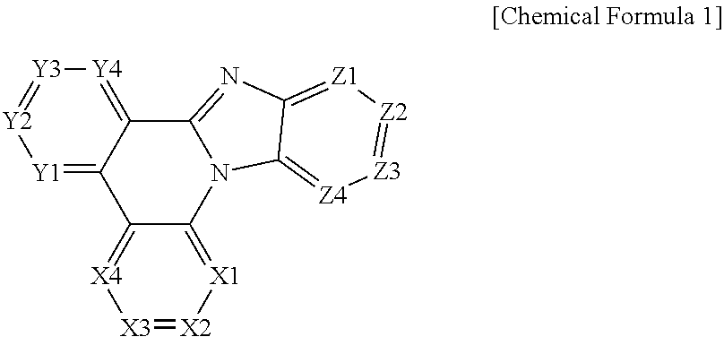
C12=[X4][X3]=[X2][X1]=C1N1C(=NC3=[Z1][Z2]=[Z3][Z4]=C13)C1=[Y4][Y3]=[Y2][Y1]=C21
